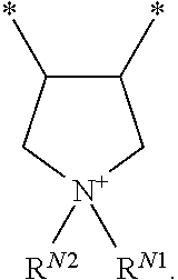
C1(*)C(*)C[N+]([RN2])([RN1])C1
